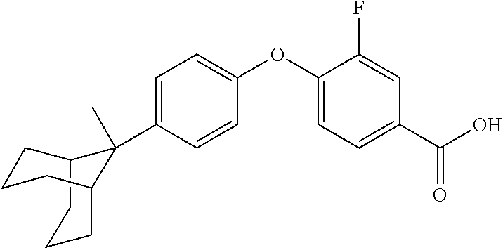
C12CCCC(CCC1)C2(C1=CC=C(OC2=CC=C(C(O)=O)C=C2F)C=C1)C
